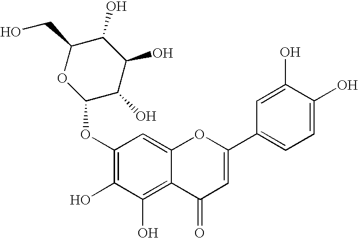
O(C1=C(O)C(O)=C2C(=C1)OC(C1=CC=C(O)C(O)=C1)=CC2=O)C1C(O)C(O)C(O)C(CO)O1
